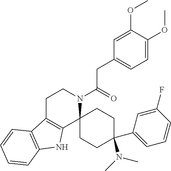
C1C2=C(C3(N(C(=O)CC4=CC=C(OC)C(OC)=C4)C1)CCC(C1=CC=CC(F)=C1)(N(C)C)CC3)NC1=C2C=CC=C1
